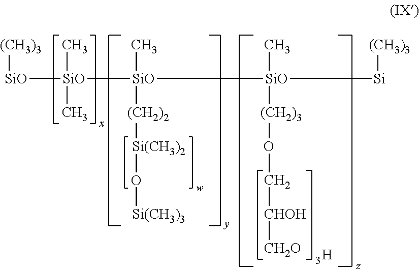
[(CH3)3][SiO][SiO](C)(C)[SiO]([SiO](C)([(CH2)3]OC[CHOH][CH2O])[Si][(CH3)3])(C)[(CH2)2][Si(CH3)2]O[Si(CH3)3].[H]
